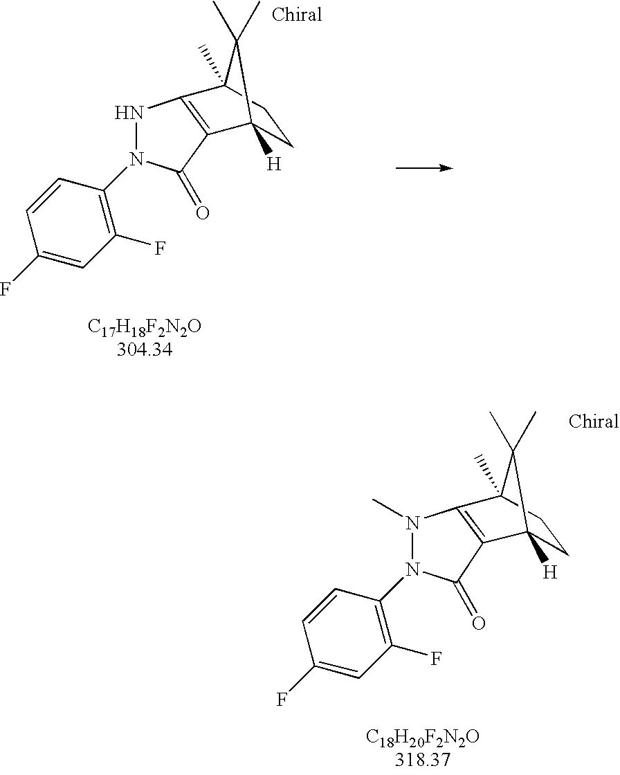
[C18H20F2N2O318.37].N1(C)N(C2=C(F)C=C(F)C=C2)C(=O)C2=C1C1(C)CCC2([H])C1(C)C.[C17H18F2N2O304.34].C1(N2NC3=C(C2=O)C2([H])CCC3(C)C2(C)C)=C(F)C=C(F)C=C1
